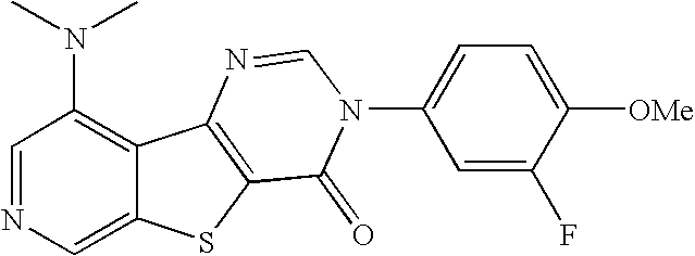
C1=NC=C2C(=C1N(C)C)C1=C(S2)C(=O)N(C2=CC=C([OMe])C(F)=C2)C=N1
